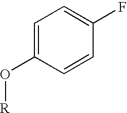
C1=C(O[R])C=CC(F)=C1
